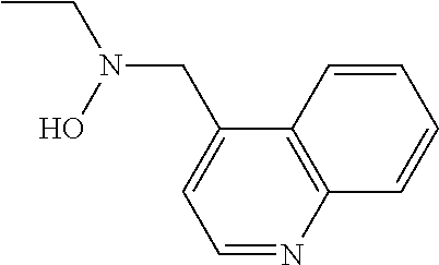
CCN(CC1=CC=NC2=C1C=CC=C2)O
